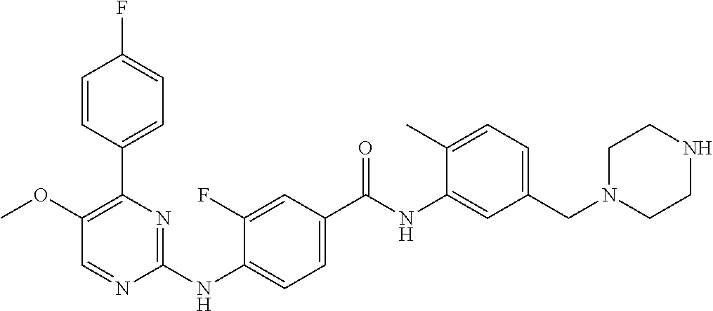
C1(C2=C(OC)C=NC(NC3=CC=C(C(NC4=CC(CN5CCNCC5)=CC=C4C)=O)C=C3F)=N2)=CC=C(F)C=C1
